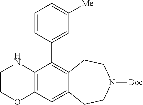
C12=C(C=C3C(=C1C1=CC([Me])=CC=C1)CCN([Boc])CC3)OCCN2
